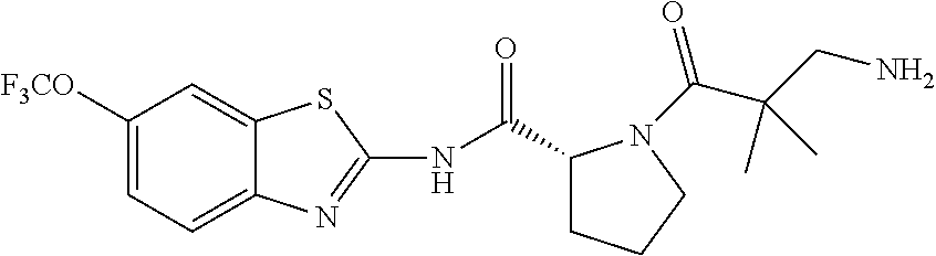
C1([F3CO])=CC=C2C(=C1)SC(NC(C1CCCN1C(C(CN)(C)C)=O)=O)=N2
